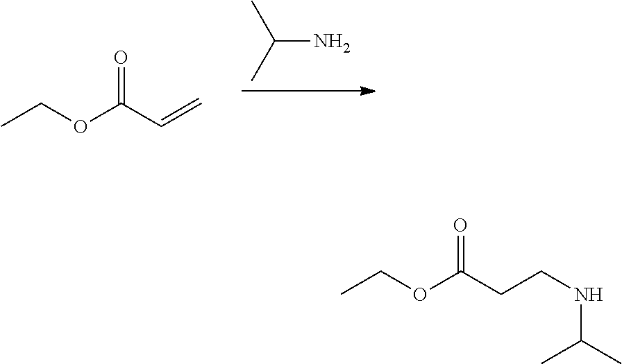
CC(C)N.CCOC(C=C)=O.CCOC(CCNC(C)C)=O
